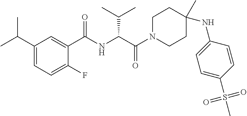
C1(C(C)C)=CC=C(F)C(C(NC(C(N2CCC(C)(NC3=CC=C(S(C)(=O)=O)C=C3)CC2)=O)C(C)C)=O)=C1
